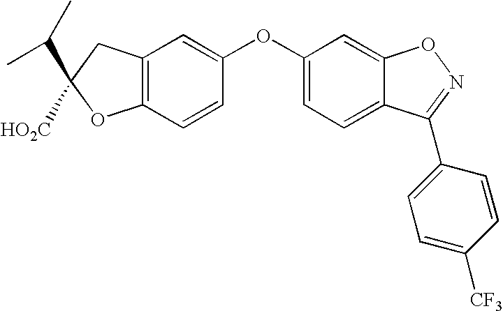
C12=C(C=CC(OC3=CC=C4C(=C3)ON=C4C3=CC=C([CF3])C=C3)=C1)OC([HO2C])(C(C)C)C2
